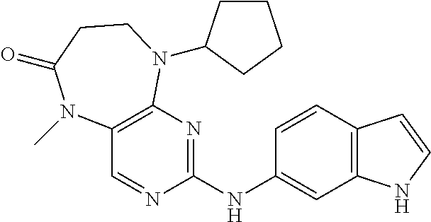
C1(NC2=CC3=C(C=C2)C=CN3)=NC2=C(C=N1)N(C)C(=O)CCN2C1CCCC1
